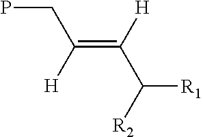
C(=C([H])C([R2])[R1])([H])CP
